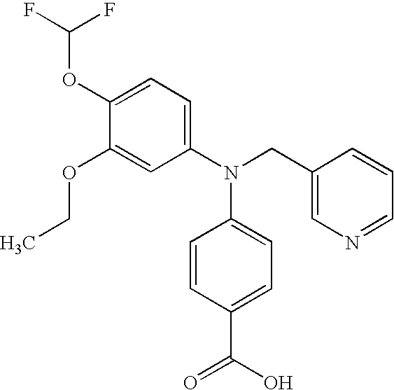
C1=C(OC(F)F)C(OCC)=CC(N(CC2=CN=CC=C2)C2=CC=C(C(O)=O)C=C2)=C1
